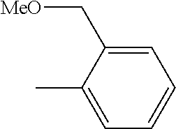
C1=C(C[MeO])C(C)=CC=C1
